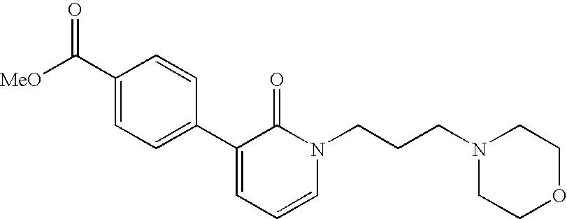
[MeO]C(C1=CC=C(C2=CC=CN(CCCN3CCOCC3)C2=O)C=C1)=O
